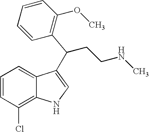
C1=CC(Cl)=C2C(=C1)C(C(C1=C(OC)C=CC=C1)CCNC)=CN2
